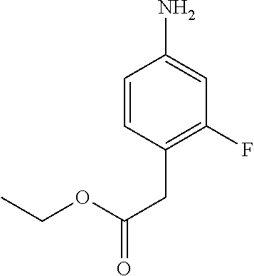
CCOC(CC1=C(F)C=C(N)C=C1)=O
